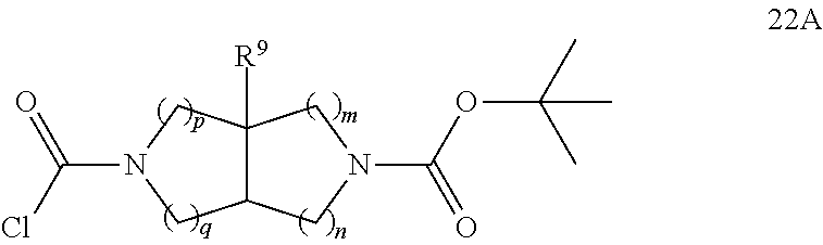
C12C([R9])(CN(C(Cl)=O)C1)CN(C(OC(C)(C)C)=O)C2
